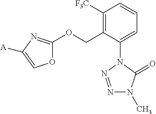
C1([F3C])=C(COC2=NC([A])=CO2)C(N2N=NN(C)C2=O)=CC=C1
